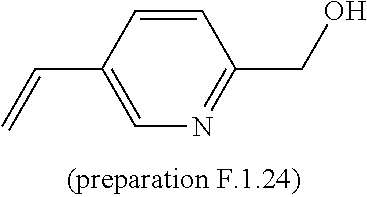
C1=CC(CO)=NC=C1C=C
